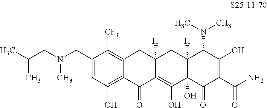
C1(CN(CC(C)C)C)=CC(O)=C2C(=C1[CF3])CC1([H])C(=C(O)C3(O)C([H])(C1)C(N(C)C)C(O)=C(C(N)=O)C3=O)C2=O
